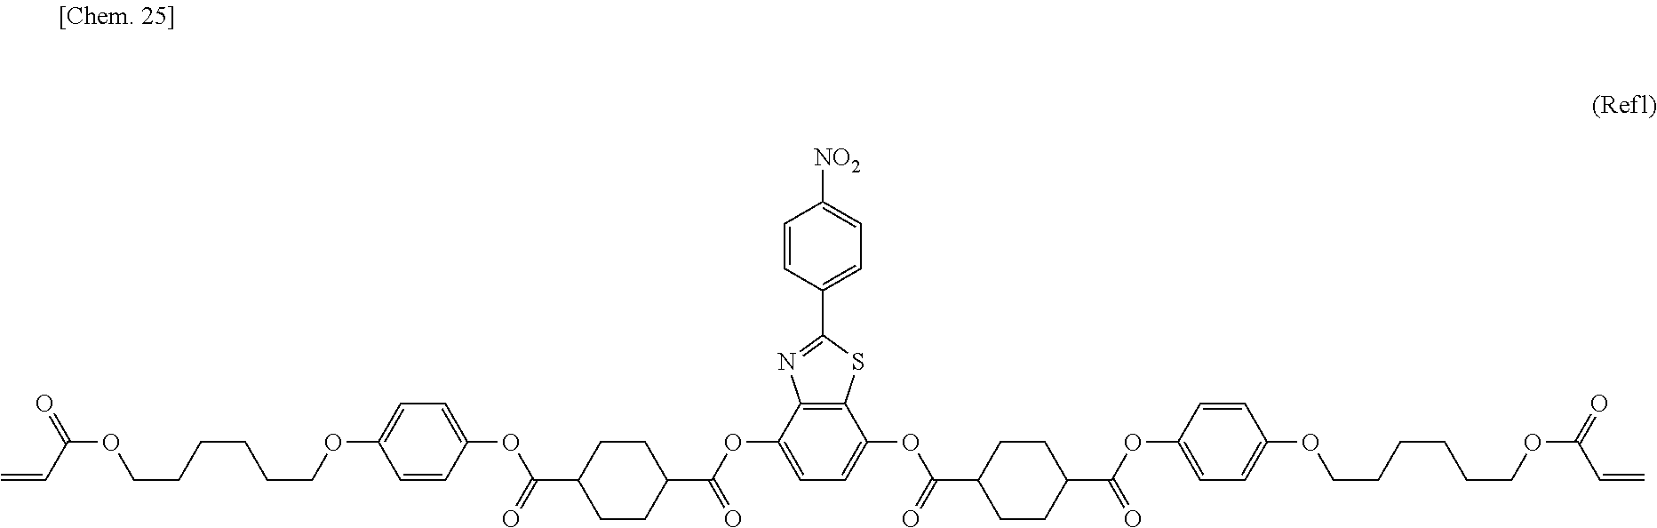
C(OCCCCCCOC1=CC=C(OC(C2CCC(C(OC3=CC=C(OC(=O)C4CCC(C(OC5=CC=C(OCCCCCCOC(C=C)=O)C=C5)=O)CC4)C4=C3N=C(C3=CC=C([NO2])C=C3)S4)=O)CC2)=O)C=C1)(C=C)=O
